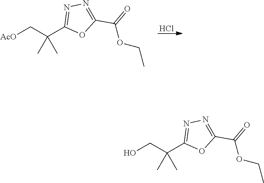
N1=C(C(C)(C)C[AcO])OC(C(=O)OCC)=N1.Cl.N1=C(C(C)(C)CO)OC(C(=O)OCC)=N1
